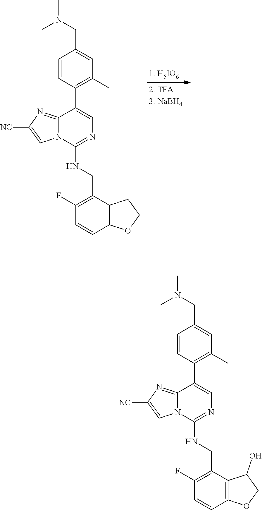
C(C1=C(F)C=CC2=C1C(O)CO2)NC1=NC=C(C2=C(C)C=C(CN(C)C)C=C2)C2=NC([NC])=CN12.C(C1=C(F)C=CC2=C1CCO2)NC1=NC=C(C2=C(C)C=C(CN(C)C)C=C2)C2=NC([NC])=CN12
